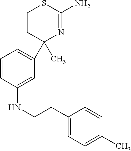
C1=CC(NCCC2=CC=C(C)C=C2)=CC(C2(C)N=C(N)SCC2)=C1
